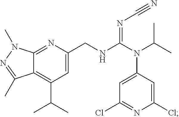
C1=C(CNC(N(C(C)C)C2=CC(Cl)=NC(Cl)=C2)=NC#N)N=C2C(=C1C(C)C)C(C)=NN2C
